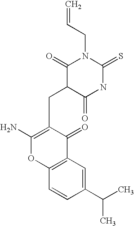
C=CCN1C(=O)C(CC2=C(N)OC3=C(C2=O)C=C(C(C)C)C=C3)C(=O)NC1=S
